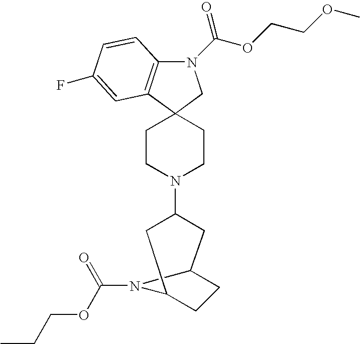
N1(C(OCCOC)=O)C2=C(C3(C1)CCN(C1CC4CCC(C1)N4C(=O)OCCC)CC3)C=C(F)C=C2
